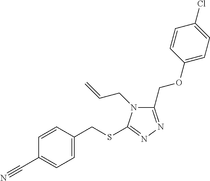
C1(COC2=CC=C(Cl)C=C2)=NN=C(SCC2=CC=C(C#N)C=C2)N1CC=C
